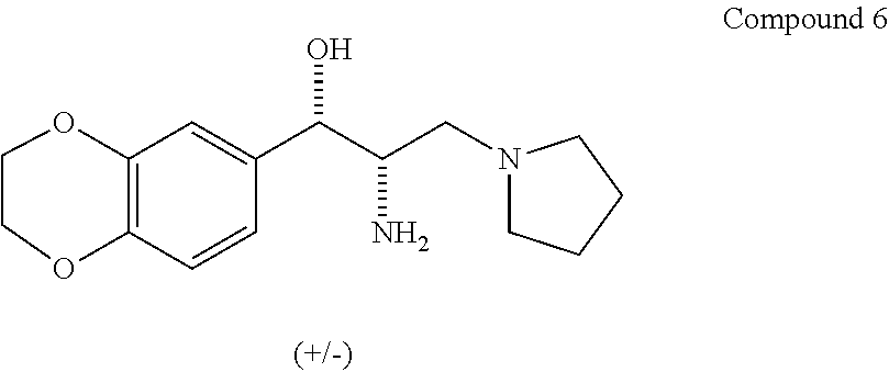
C12=C(C=CC(C(C(CN3CCCC3)N)O)=C1)OCCO2
